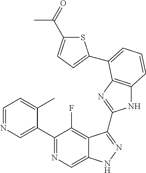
C1=NC=C(C2=NC=C3C(=C2F)C(C2=NC4=C(N2)C=CC=C4C2=CC=C(C(=O)C)S2)=NN3)C(C)=C1
